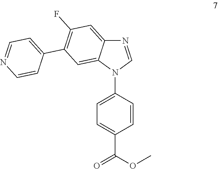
N1=CN(C2=CC=C(C(OC)=O)C=C2)C2=CC(C3=CC=NC=C3)=C(F)C=C12
